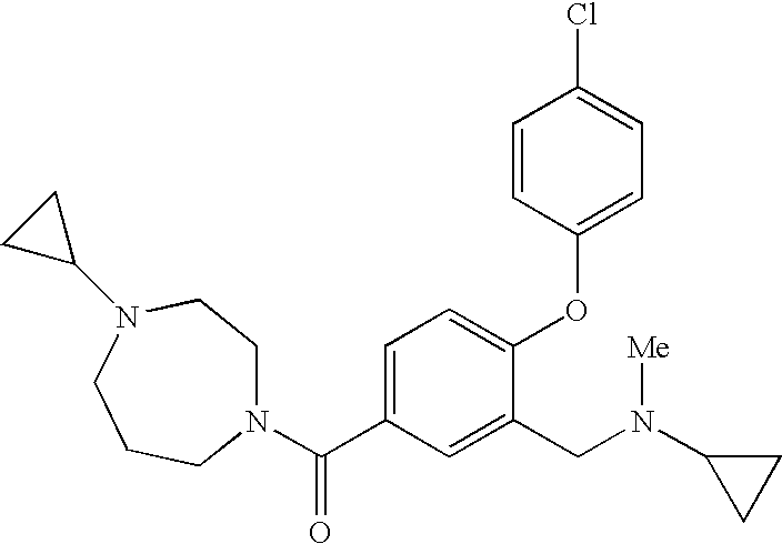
N1(C(=O)C2=CC=C(OC3=CC=C(Cl)C=C3)C(CN(C3CC3)[Me])=C2)CCN(C2CC2)CCC1
